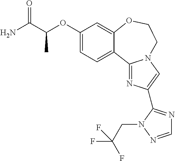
C1(OC(C(N)=O)C)=CC=C2C(=C1)OCCN1C=C(C3=NC=NN3CC(F)(F)F)N=C21
